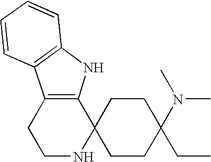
C1NC2(C3=C(C1)C1=C(N3)C=CC=C1)CCC(CC)(N(C)C)CC2
